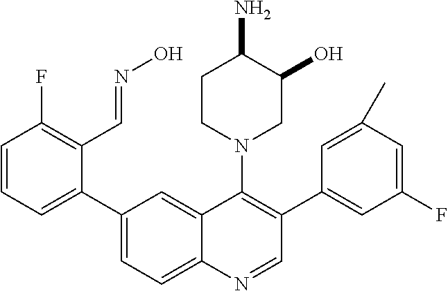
C1(C2=CC=C3C(=C2)C(N2CC(O)C(N)CC2)=C(C2=CC(F)=CC(C)=C2)C=N3)=CC=CC(F)=C1C=NO
